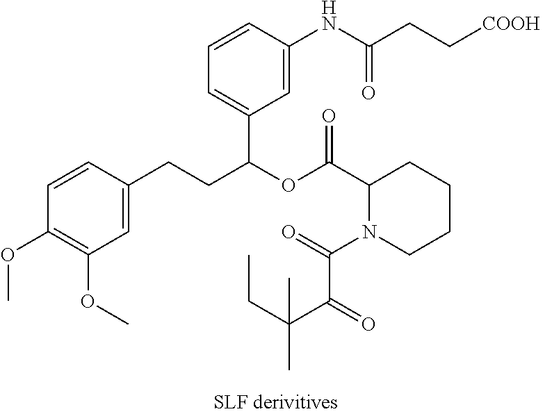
C1(OC)=C(OC)C=C(CCC(OC(C2N(C(=O)C(C(C)(CC)C)=O)CCCC2)=O)C2=CC=CC(NC(CC[COOH])=O)=C2)C=C1
